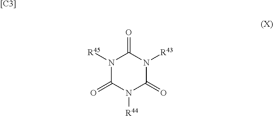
[[C3]].N1([R45])C(=O)N([R44])C(=O)N([R43])C1=O
